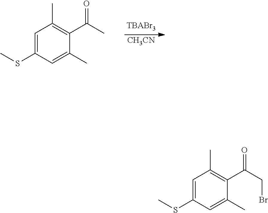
[CH3CN].C1=C(SC)C=C(C)C(C(C)=O)=C1C.C1=C(SC)C=C(C)C(C(CBr)=O)=C1C
